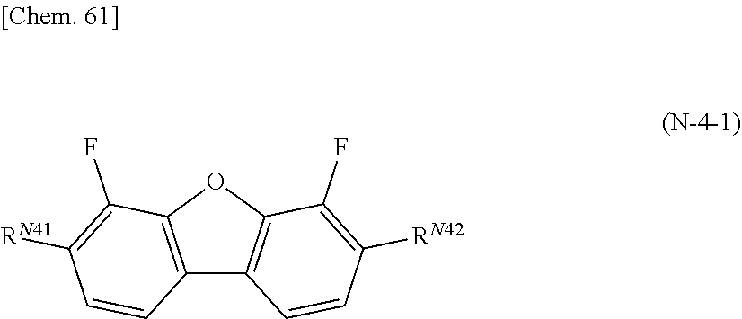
C12=C(OC3=C1C=CC([RN42])=C3F)C(F)=C([RN41])C=C2
